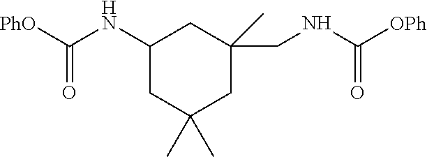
C1C(C)(C)CC(C)(CNC([OPh])=O)CC1NC(=O)[PhO]
